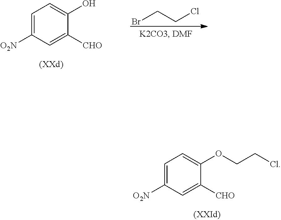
C1=C([O2N])C=C([CHO])C(O)=C1.BrCCCl.C1=C([CHO])C(OCCCl)=CC=C1[O2N]
